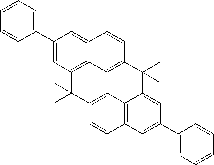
C1=CC(C2=CC3=C4C(=C2)C=CC2=C4C4=C(C3(C)C)C=CC3=C4C(=CC(C4=CC=CC=C4)=C3)C2(C)C)=CC=C1
